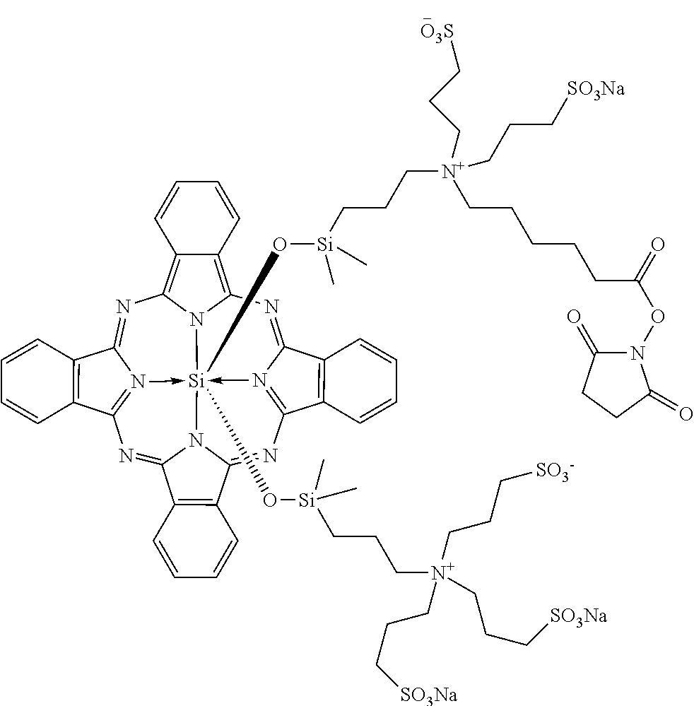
N1=C2N3->[Si]45(O[Si](CCC[N+](CCC[SO3Na])(CCC[SO3Na])CCC[SO3-])(C)C)(O[Si](C)(CCC[N+](CCC[O3S])(CCCCCC(=O)ON6C(=O)CCC6=O)CCC[SO3Na])C)-N6=C(N=C7N4C(=NC=3C3=C2C=CC=C3)C2=C7C=CC=C2)C2=C(C6=NC3=C4C(=C1N35)C=CC=C4)C=CC=C2
